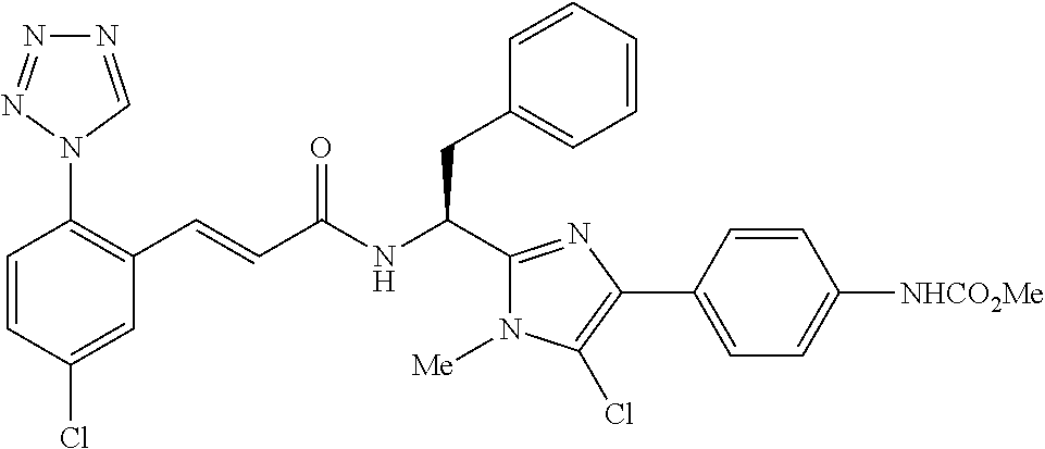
C1(Cl)=CC(C=CC(NC(CC2=CC=CC=C2)C2=NC(C3=CC=C([NHCO2Me])C=C3)=C(Cl)N2[Me])=O)=C(N2C=NN=N2)C=C1
